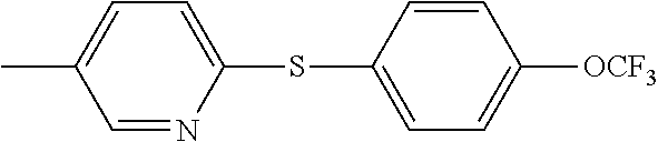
CC1=CC=C(SC2=CC=C([OCF3])C=C2)N=C1
